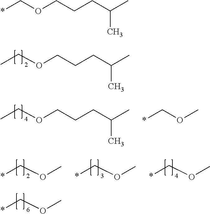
*COC.CCOCCCC(C)C.CCOCCCC(C)C.*COC.*COC.*COC.*COC.*COCCCC(C)C
